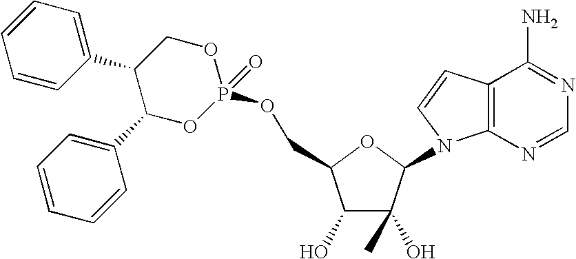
C1(O)C(O)(C)C(N2C3=C(C=C2)C(N)=NC=N3)OC1COP1(=O)OCC(C2=CC=CC=C2)C(C2=CC=CC=C2)O1
